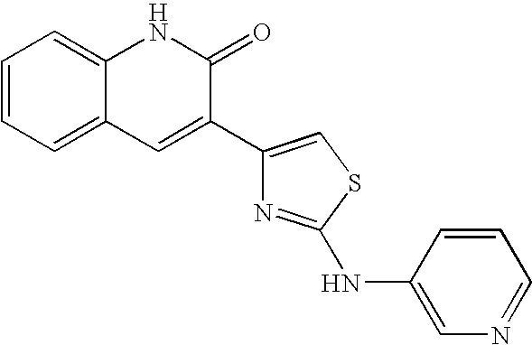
C1=CC=C2C(=C1)NC(=O)C(C1=CSC(NC3=CN=CC=C3)=N1)=C2
